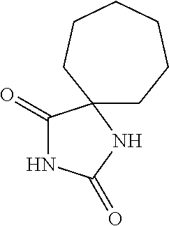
C1(=O)NC(=O)NC12CCCCCC2
